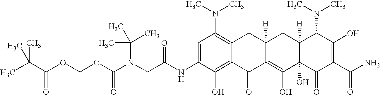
N(CC(NC1=CC(N(C)C)=C2C(=C1O)C(=O)C1=C(O)C3(O)C([H])(CC1([H])C2)C(N(C)C)C(O)=C(C(N)=O)C3=O)=O)(C(OCOC(=O)C(C)(C)C)=O)C(C)(C)C
